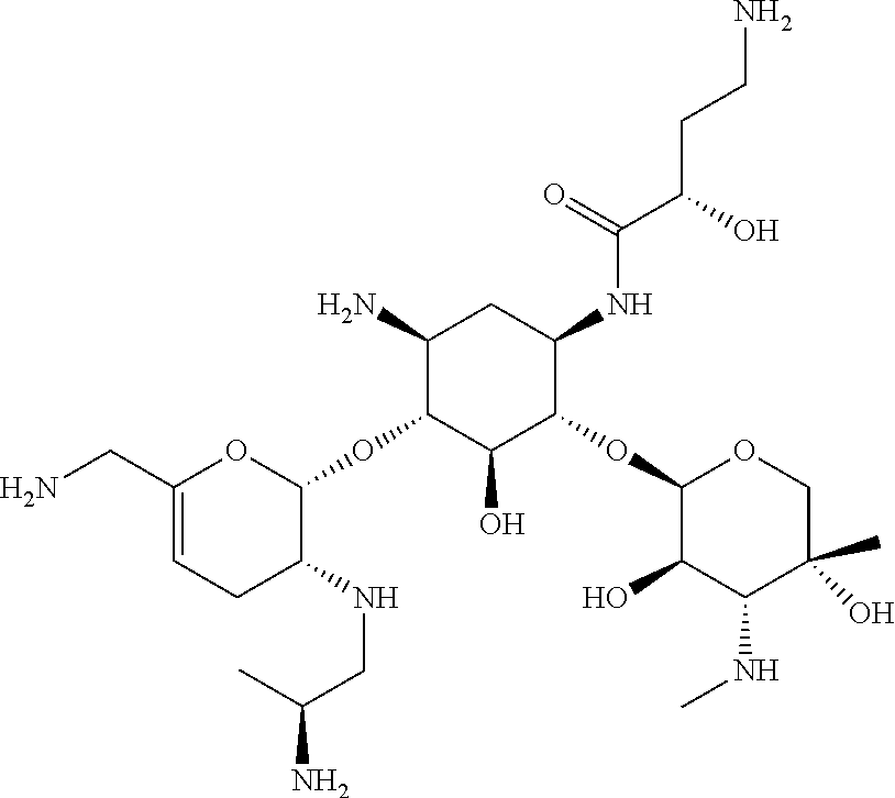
C1(N)C(OC2OC(CN)=CCC2NCC(N)C)C(O)C(OC2C(O)C(NC)C(C)(O)CO2)C(NC(C(CCN)O)=O)C1
